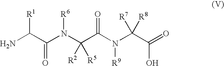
NC(C(N(C(C(N([R9])C(C(=O)O)([R7])[R8])=O)([R2])[R5])[R6])=O)[R1]
